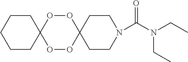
C1CC2(CCN1C(N(CC)CC)=O)OOC1(OO2)CCCCC1
